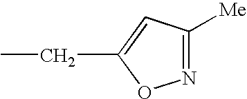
N1=C([Me])C=C(CC)O1
